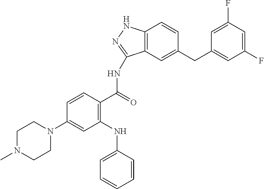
C1(F)=CC(F)=CC(CC2=CC3=C(C=C2)NN=C3NC(C2=C(NC3=CC=CC=C3)C=C(N3CCN(C)CC3)C=C2)=O)=C1
